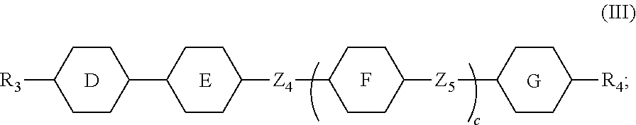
[D].[E].C1CC(C2CCC([Z4]C3CCC([Z5]C4CCC([R4])CC4)CC3)CC2)CCC1[R3].F.[G]
